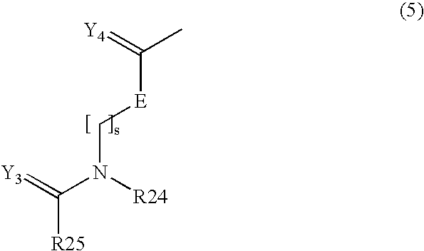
[Y4]=C(C)[E]CN([R24])C(=[Y3])[R25]
